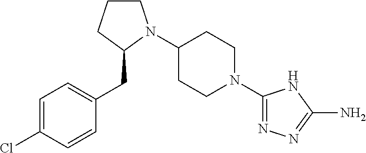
ClC1=CC=C(CC2N(C3CCN(C4=NN=C(N)N4)CC3)CCC2)C=C1
